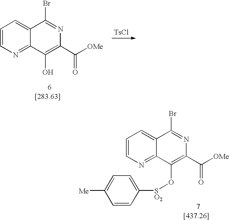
C1=CN=C2C(=C1)C(Br)=NC(C([OMe])=O)=C2O.[TsCl].C1=CN=C2C(=C1)C(Br)=NC(C([OMe])=O)=C2O[SO2]C1=CC=C([Me])C=C1
